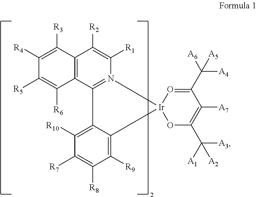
C12=C(C3=N(C([R1])=C1[R2])[Ir]1(C4=C([R9])C([R8])=C([R7])C([R10])=C34)O=C(C([A6])([A4])[A5])C([A7])=C(C([A1])([A3])[A2])O1)C([R6])=C([R5])C([R4])=C2[R3]
